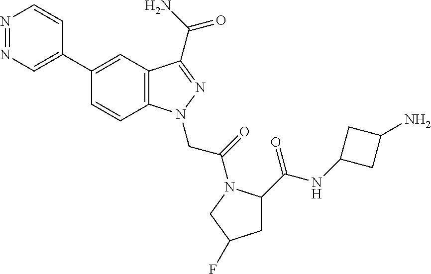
N1=NC=C(C2=CC3=C(C=C2)N(CC(=O)N2C(C(=O)NC4CC(N)C4)CC(F)C2)N=C3C(N)=O)C=C1
